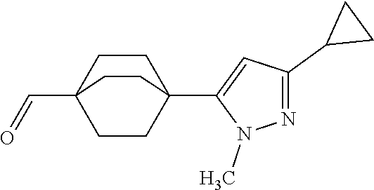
C1(C23CCC(C=O)(CC2)CC3)=CC(C2CC2)=NN1C
